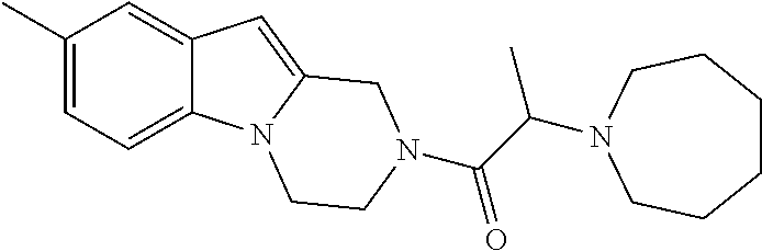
C1(C)=CC=C2C(=C1)C=C1N2CCN(C(C(N2CCCCCC2)C)=O)C1
